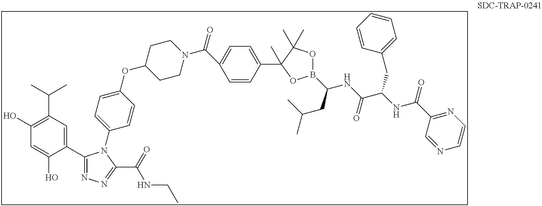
N1=C(C(=O)NC(C(NC(CC(C)C)B2OC(C)(C)C(C)(C3=CC=C(C(N4CCC(OC5=CC=C(N6C(C7=CC(C(C)C)=C(O)C=C7O)=NN=C6C(NCC)=O)C=C5)CC4)=O)C=C3)O2)=O)CC2=CC=CC=C2)C=NC=C1
